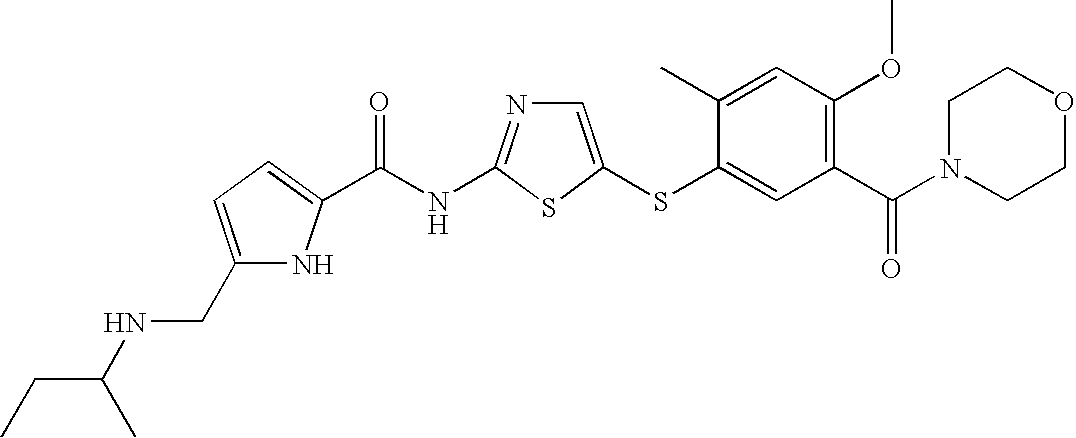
C1=C(SC2=CC(C(N3CCOCC3)=O)=C(OC)C=C2C)SC(NC(=O)C2=CC=C(CNC(CC)C)N2)=N1
